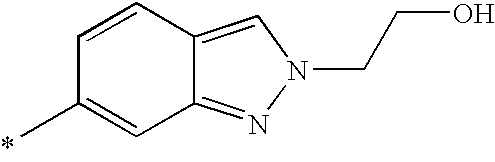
C1=CC2=CN(CCO)N=C2C=C1C
